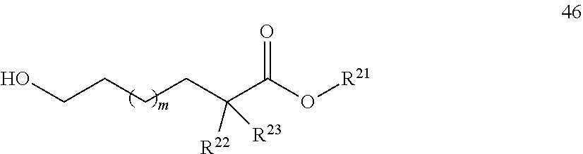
OCCCCC(C(O[R21])=O)([R23])[R22]
